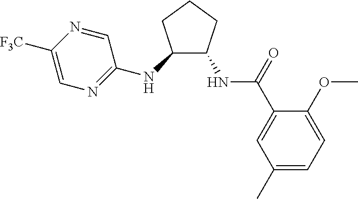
C1(OC)=CC=C(C)C=C1C(NC1C(NC2=NC=C([F3C])N=C2)CCC1)=O
